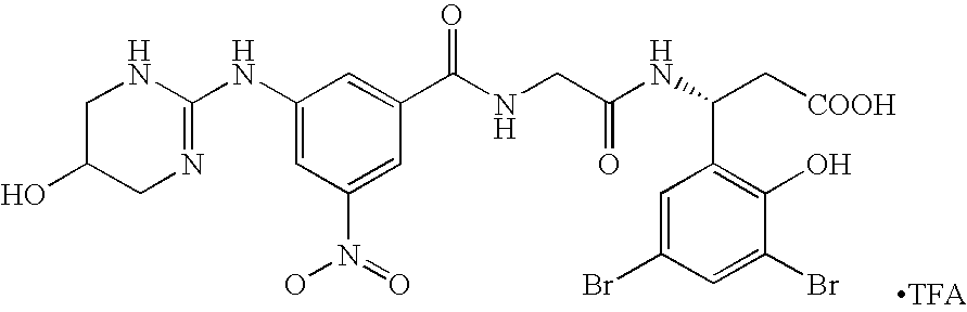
C1(NC2=NCC(O)CN2)=CC(N(O)=O)=CC(C(NCC(NC(C[COOH])C2=C(O)C(Br)=CC(Br)=C2)=O)=O)=C1
